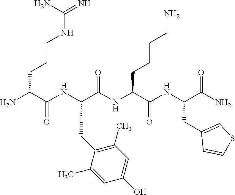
NC(C(NC(C(NC(C(NC(C(N)=O)CC1=CSC=C1)=O)CCCCN)=O)CC1=C(C)C=C(O)C=C1C)=O)CCCNC(=N)N
